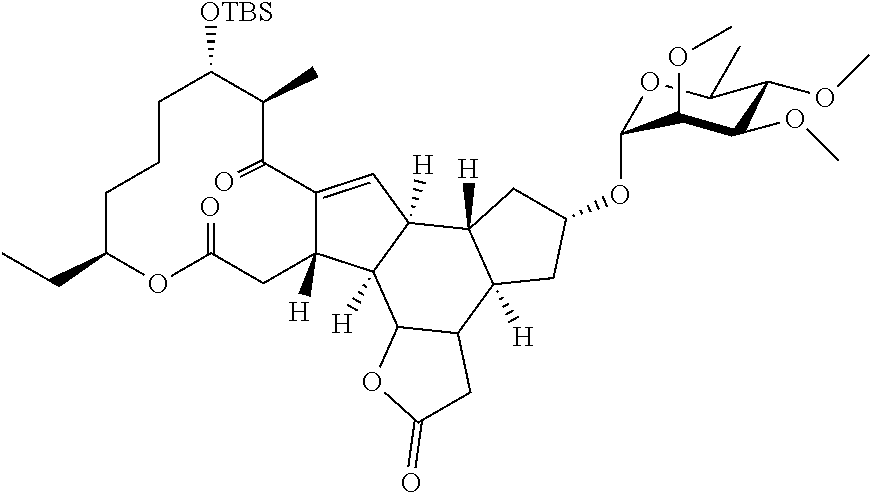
C12=CC3([H])C([H])(C1([H])CC(=O)OC(CC)CCCC([OTBS])C(C)C2=O)C1C(C2([H])C3([H])CC(OC3OC(C)C(OC)C(OC)C3OC)C2)CC(=O)O1
